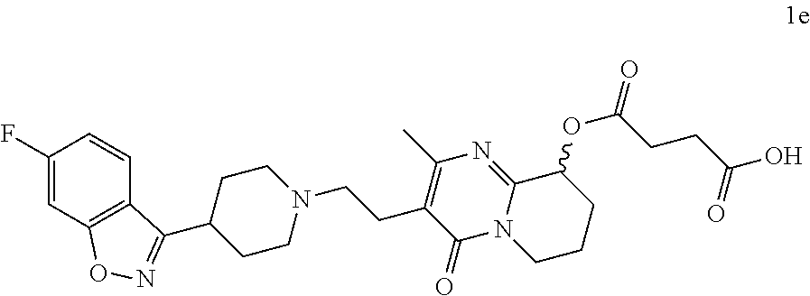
C1(F)=CC2=C(C=C1)C(C1CCN(CCC3=C(C)N=C4N(C3=O)CCCC4OC(=O)CCC(O)=O)CC1)=NO2
